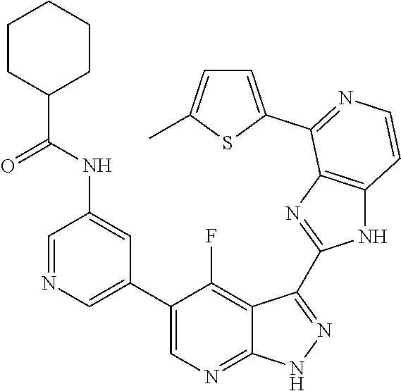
C1=NC=C(C2=CN=C3C(=C2F)C(C2=NC4=C(N2)C=CN=C4C2=CC=C(C)S2)=N[N H]3)C=C1NC(C1CCCCC1)=O
